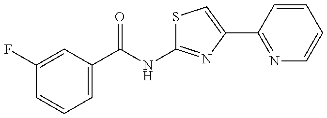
C(=O)(NC1=NC(C2=NC=CC=C2)=CS1)C1=CC=CC(F)=C1
